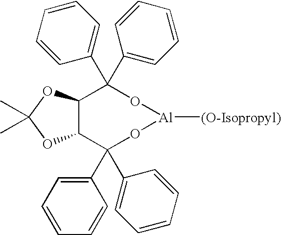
C12C(C(C3=CC=CC=C3)(C3=CC=CC=C3)O[Al]([(O-Isopropyl)])OC1(C1=CC=CC=C1)C1=CC=CC=C1)OC(C)(C)O2
